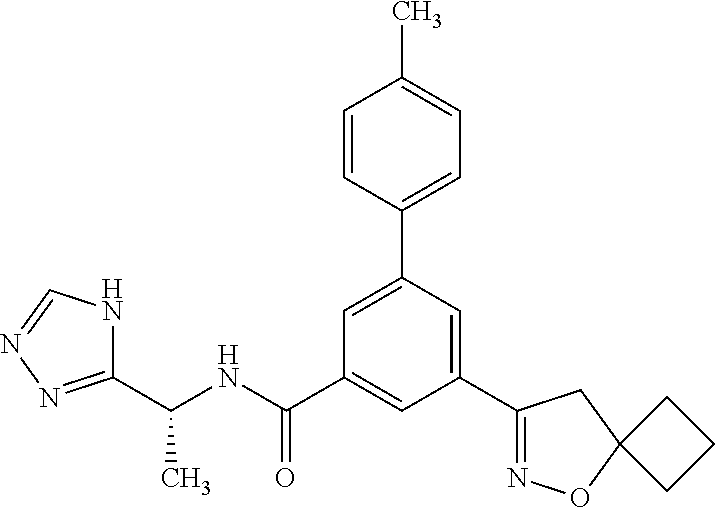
C(NC(C1=CC(C2=NOC3(C2)CCC3)=CC(C2=CC=C(C)C=C2)=C1)=O)(C)C1=NN=CN1
